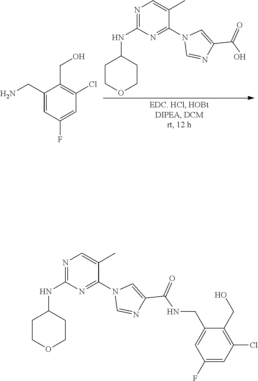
C1COCCC1NC1=NC=C(C)C(N2C=NC(C(NCC3=CC(F)=CC(Cl)=C3CO)=O)=C2)=N1.C1COCCC1NC1=NC=C(C)C(N2C=NC(C(O)=O)=C2)=N1.C1(CN)=CC(F)=CC(Cl)=C1CO
